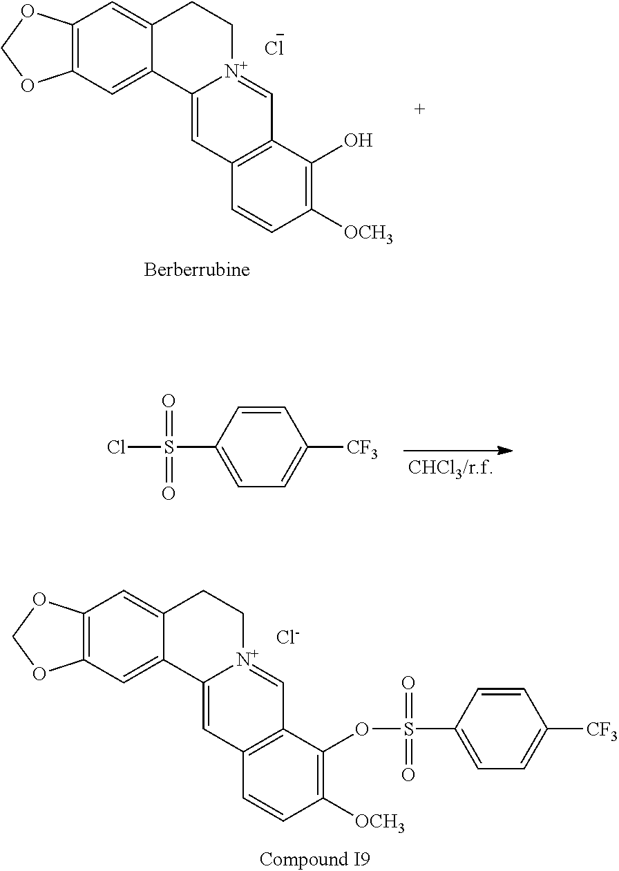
C12=C(C=C3C(=C1)CC[N+]1=CC4=C(C=C31)C=CC([OCH3])=C4OS(C1=CC=C([CF3])C=C1)(=O)=O)OCO2.[Cl-].[Cl-].C12=C(C=C3C(=C1)CC[N+]1=CC4=C(C=C31)C=CC([OCH3])=C4O)OCO2.C1=CC(S(Cl)(=O)=O)=CC=C1[CF3]
